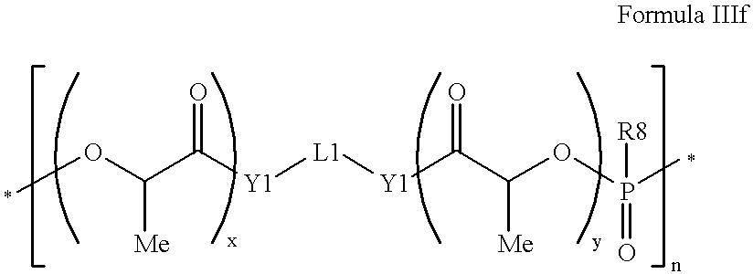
COC(C([Y1][L1][Y1]C(C(OP(C)(=O)[R8])[Me])=O)=O)[Me]
